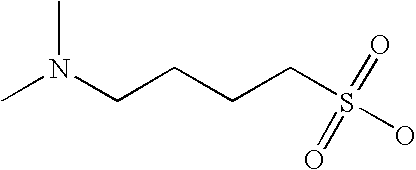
CN(CCCCS(O)(=O)=O)C
